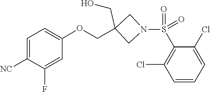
O=S(=O)(C1=C(Cl)C=CC=C1Cl)N1CC(COC2=CC=C([NC])C(F)=C2)(CO)C1
